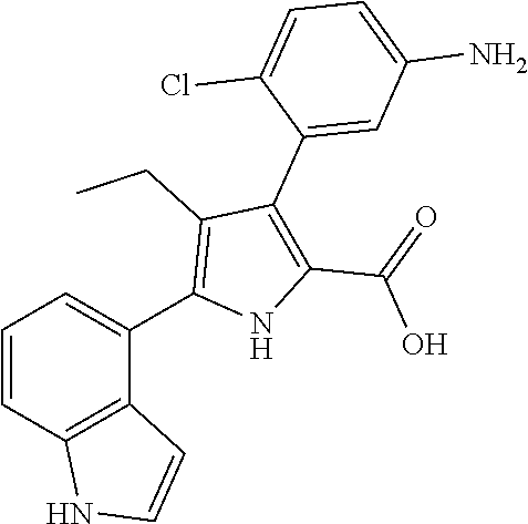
C1=CC2=C(C(C3=C(CC)C(C4=CC(N)=CC=C4Cl)=C(C(=O)O)N3)=C1)C=CN2
